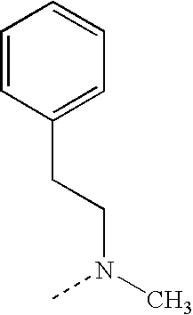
C1=CC(CCN(C)C)=CC=C1
